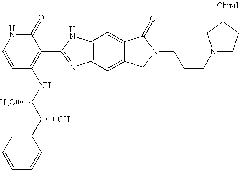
C1=CC(NC(C(C2=CC=CC=C2)O)C)=C(C2=NC3=C(N2)C=C2C(=C3)CN(CCCN3CCCC3)C2=O)C(=O)N1
